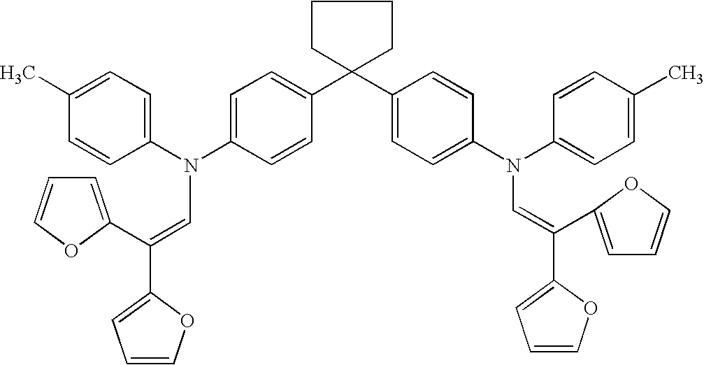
C1(C)=CC=C(N(C2=CC=C(C3(C4=CC=C(N(C5=CC=C(C)C=C5)C=C(C5=CC=CO5)C5=CC=CO5)C=C4)CCCC3)C=C2)C=C(C2=CC=CO2)C2=CC=CO2)C=C1
